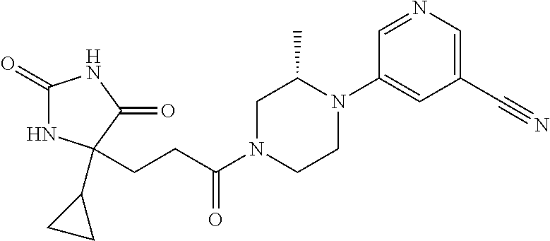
C1(=O)NC(C2CC2)(CCC(N2CCN(C3=CC(C#N)=CN=C3)C(C)C2)=O)C(=O)N1
